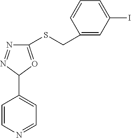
C1(CSC2=OC(C3=CC=NC=C3)N=N2)=CC(I)=CC=C1
